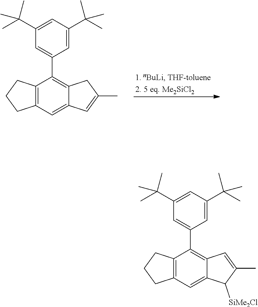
C12=CC3=C(C(C4=CC(C(C)(C)C)=CC(C(C)(C)C)=C4)=C1CC(C)=C2)CCC3.C12=CC3=C(C(C4=CC(C(C)(C)C)=CC(C(C)(C)C)=C4)=C1C=C(C)C2[SiMe2Cl])CCC3
